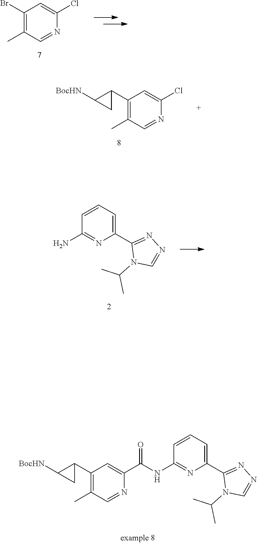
C1(Br)=C(C)C=NC(Cl)=C1.C1(C2C([BocHN])C2)=C(C)C=NC(Cl)=C1.NC1=NC(C2=NN=CN2C(C)C)=CC=C1.C1(C2C([BocHN])C2)=C(C)C=NC(C(NC2=NC(C3=NN=CN3C(C)C)=CC=C2)=O)=C1
